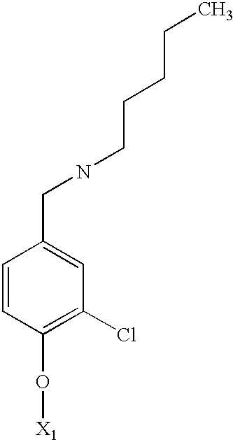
C1=CC(O[X1])=C(Cl)C=C1CNCCCCC
